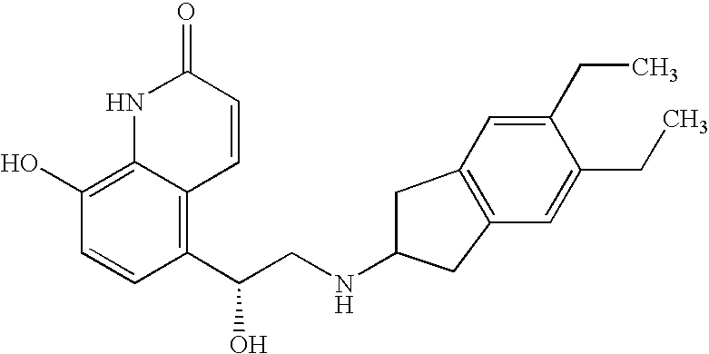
C1(C(CNC2CC3=C(C2)C=C(CC)C(CC)=C3)O)=C2C(=C(O)C=C1)NC(=O)C=C2
